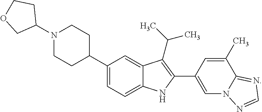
C1=C(C2CCN(C3CCOC3)CC2)C=C2C(=C1)NC(C1=CN3C(=NC=N3)C(C)=C1)=C2C(C)C
